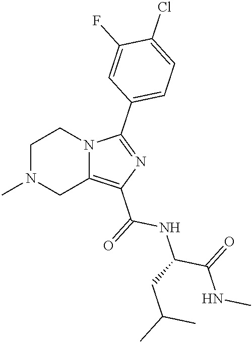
C1N(C)CC2=C(C(=O)NC(C(NC)=O)CC(C)C)N=C(C3=CC=C(Cl)C(F)=C3)N2C1
